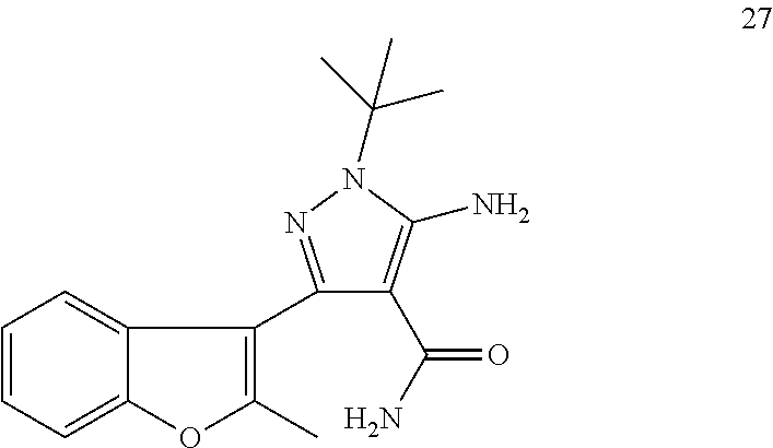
C1(C2=C(C)OC3=CC=CC=C32)=NN(C(C)(C)C)C(N)=C1C(=O)N
